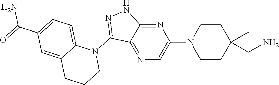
N1(C2=NNC3=NC(N4CCC(CN)(C)CC4)=CN=C23)C2=CC=C(C(=O)N)C=C2CCC1
